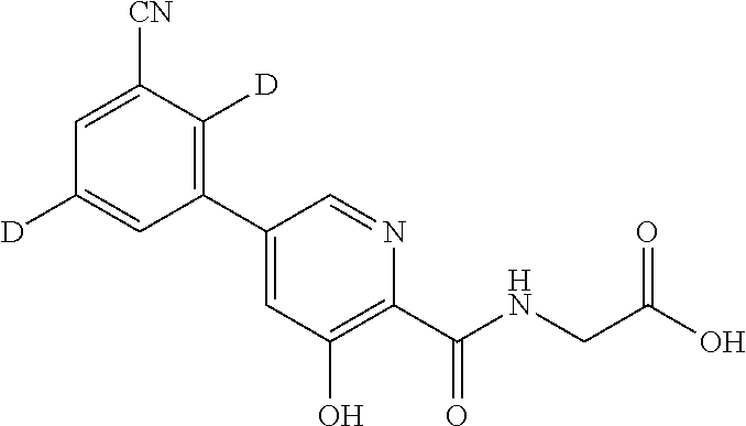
C1(C2=CC(O)=C(C(NCC(O)=O)=O)N=C2)=C([D])C([CN])=CC([D])=C1
